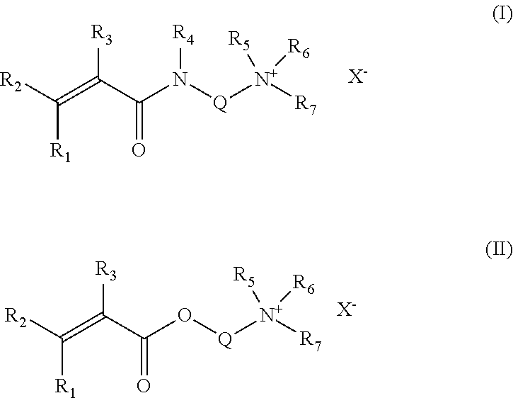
[R2]C(=C(C(N([Q][N+]([R7])([R5])[R6])[R4])=O)[R3])[R1].[X-].[R2]C(=C(C(O[Q][N+]([R7])([R5])[R6])=O)[R3])[R1].[X-]
